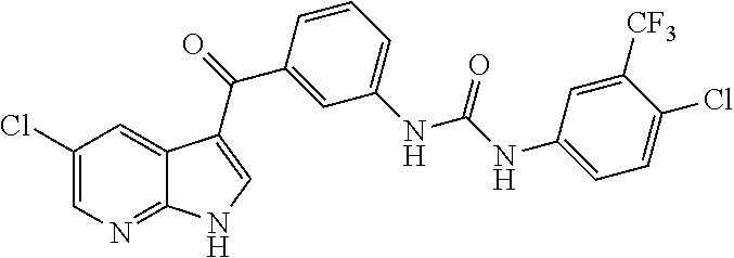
C1(Cl)=CN=C2C(=C1)C(C(C1=CC(NC(=O)NC3=CC=C(Cl)C([CF3])=C3)=CC=C1)=O)=CN2
